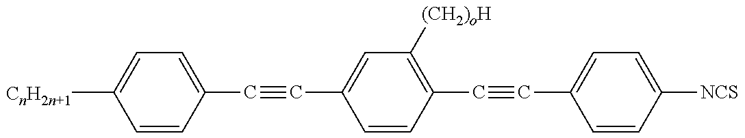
C1=CC(C#CC2=CC([(CH2)oH])=C(C#CC3=CC=C([NCS])C=C3)C=C2)=CC=C1[CnH2n+1]
